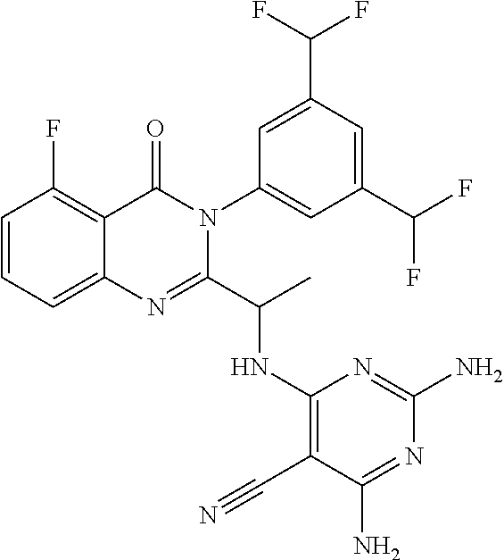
C1=CC=C2C(=C1F)C(=O)N(C1=CC(C(F)F)=CC(C(F)F)=C1)C(C(C)NC1=C(C#N)C(N)=NC(N)=N1)=N2
